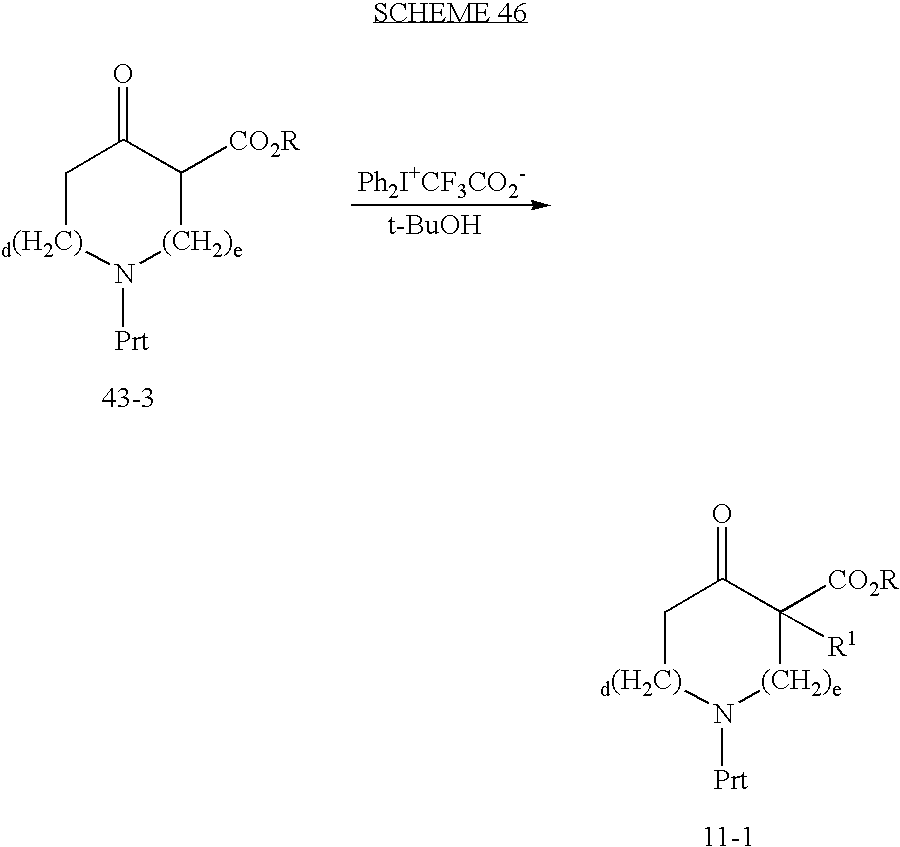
C1[d(H2C)]N([Prt])[(CH2)e]C([CO2R])([R1])C1=O.C1[d(H2C)]N([Prt])[(CH2)e]C([CO2R])C1=O.[Ph2I+CF3CO2-].[t-BuOH]
